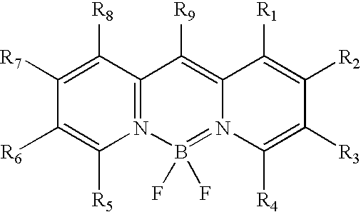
C1([R7])=C([R8])C2=N(C([R5])=C1[R6])B(F)(F)=N1C(=C2[R9])C([R1])=C([R2])C([R3])=C1[R4]
